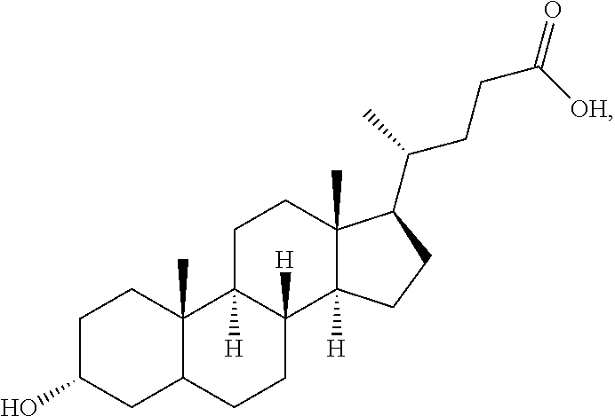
C1C(O)CC2C(C)(C1)C1([H])C([H])(CC2)C2([H])C(C)(CC1)C(C(CCC(=O)[OH])C)CC2
